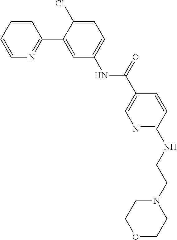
C1=CC=CN=C1C1=CC(NC(C2=CN=C(NCCN3CCOCC3)C=C2)=O)=CC=C1Cl
